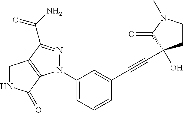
C1NC(=O)C2=C1C(C(N)=O)=NN2C1=CC=CC(C#CC2(O)CCN(C)C2=O)=C1
